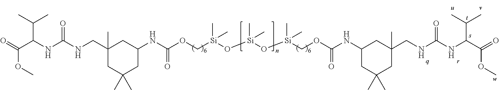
C1(CNC(NC(C(=O)OC)C(C)C)=O)(C)CC(C)(C)CC(NC(OC[Si](O[Si](O[Si](COC(NC2CC(C)(C)CC(C)(CNC(NC(C(=O)OC)C(C)C)=O)C2)=O)(C)C)(C)C)(C)C)=O)C1
